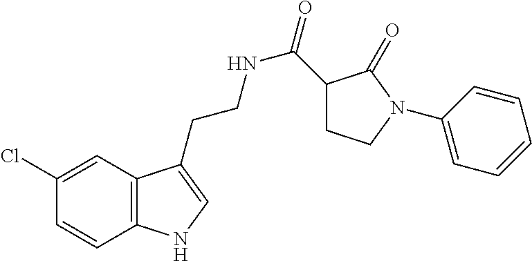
N(CCC1=CNC2=C1C=C(Cl)C=C2)C(=O)C1CCN(C2=CC=CC=C2)C1=O
